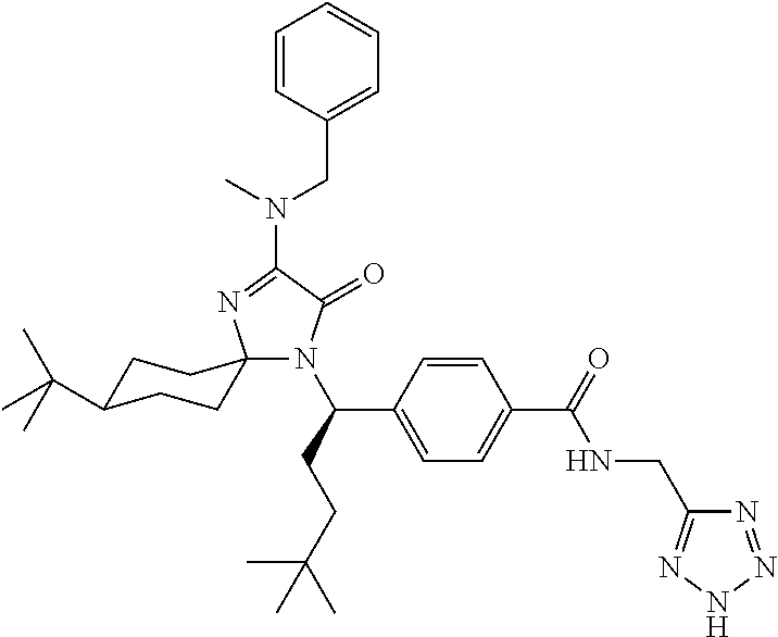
N(C1=NC2(N(C(CCC(C)(C)C)C3=CC=C(C(NCC4=NNN=N4)=O)C=C3)C1=O)CCC(C(C)(C)C)CC2)(C)CC1=CC=CC=C1
